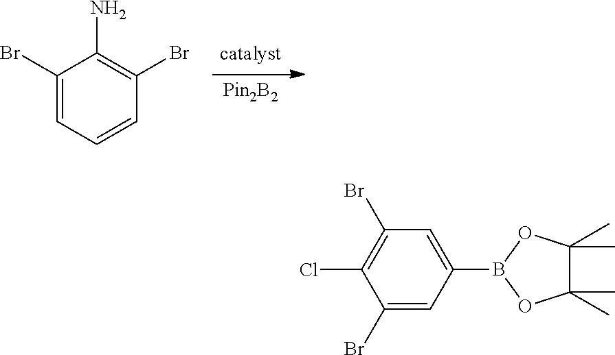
[Pin2B2].C1(Br)=CC=CC(Br)=C1N.C1(Br)=CC(B2OC(C)(C)C(C)(C)O2)=CC(Br)=C1Cl
